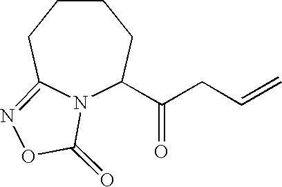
N12C(C(CC=C)=O)CCCCC1=NOC2=O
